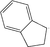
C1=C2C(=CC=C1)CCC2
